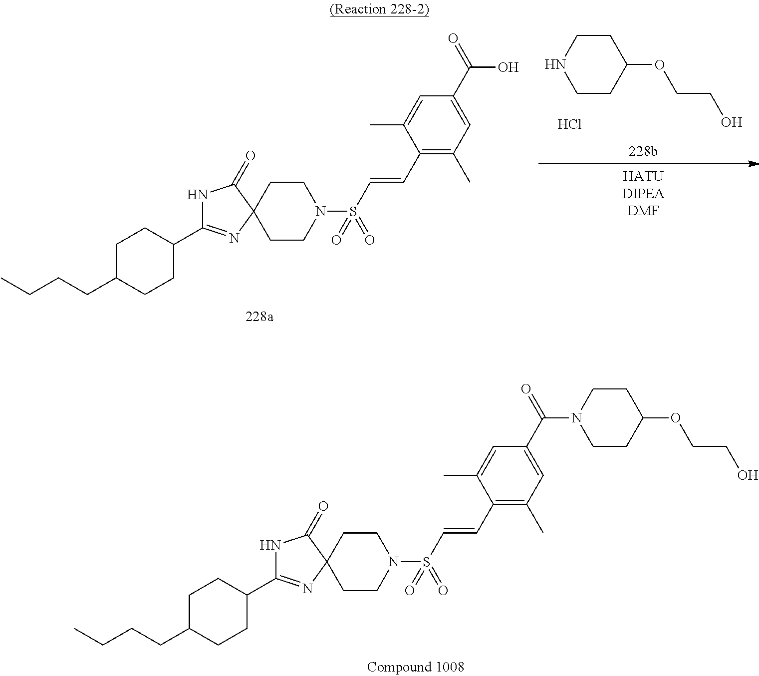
C1C(CCCC)CCC(C2=NC3(C(=O)N2)CCN(S(C=CC2=C(C)C=C(C(=O)N4CCC(OCCO)CC4)C=C2C)(=O)=O)CC3)C1.C1C(CCCC)CCC(C2=NC3(C(=O)N2)CCN(S(C=CC2=C(C)C=C(C(=O)O)C=C2C)(=O)=O)CC3)C1.C1CNCCC1OCCO.Cl
